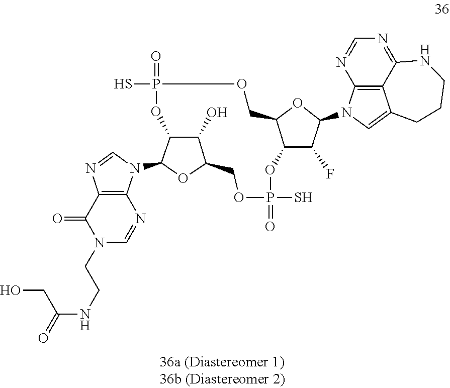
P1(S)(=O)OC2C(COP(=O)(S)OC3C(O)C(OC3N3C4=C(N=C3)C(=O)N(CCNC(CO)=O)C=N4)CO1)OC(N1C3=C4C(=C1)CCCNC4=NC=N3)C2F
